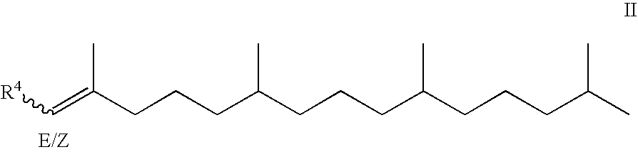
[R4]C=C(CCCC(CCCC(CCCC(C)C)C)C)C
